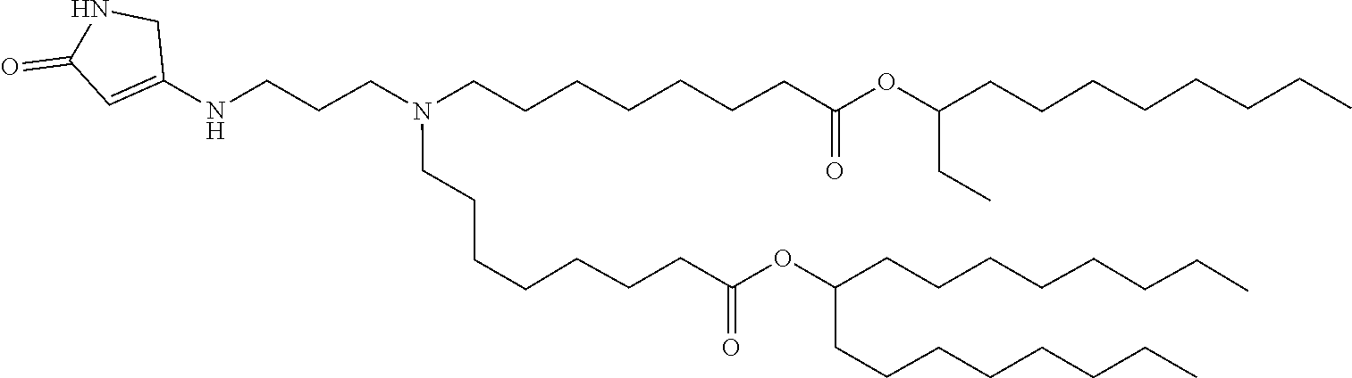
C(C(=O)OC(CCCCCCCC)CCCCCCCC)CCCCCCN(CCCCCCCC(=O)OC(CC)CCCCCCCC)CCCNC1=CC(=O)NC1
